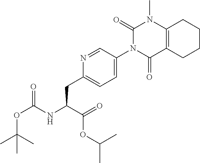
C1(=O)N(C2=CC=C(CC(NC(=O)OC(C)(C)C)C(=O)OC(C)C)N=C2)C(=O)C2=C(N1C)CCCC2
